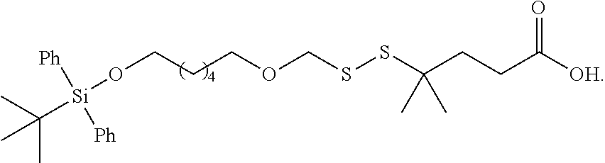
O(CCCOCSSC(CCC([OH])=O)(C)C)[Si]([Ph])([Ph])C(C)(C)C
